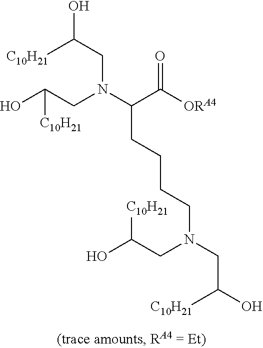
C(CN(CC(O)[C10H21])CCCCC(N(CC(O)[C10H21])CC(O)[C10H21])C([ORA4])=O)(O)[C10H21]
